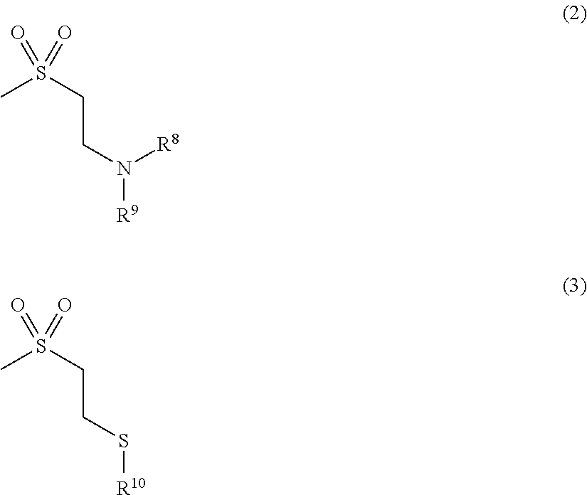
N([R9])(CCS(=O)(=O)C)[R8].S([R10])CCS(=O)(=O)C
